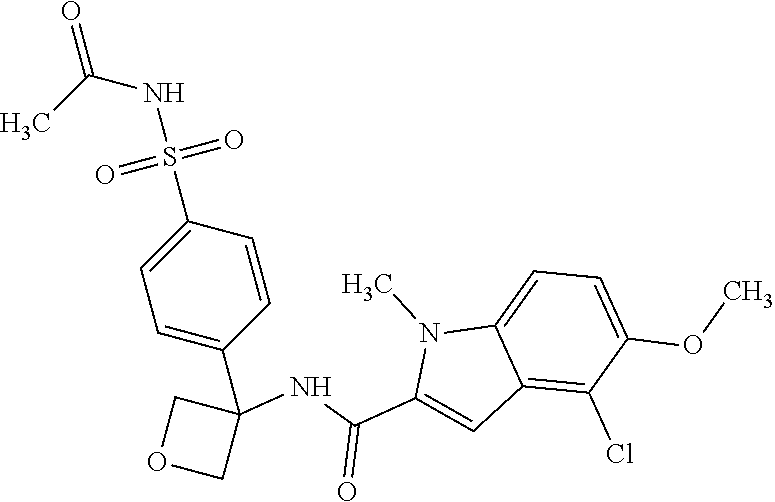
C1(S(NC(=O)C)(=O)=O)=CC=C(C2(NC(C3=CC4=C(Cl)C(OC)=CC=C4N3C)=O)COC2)C=C1
